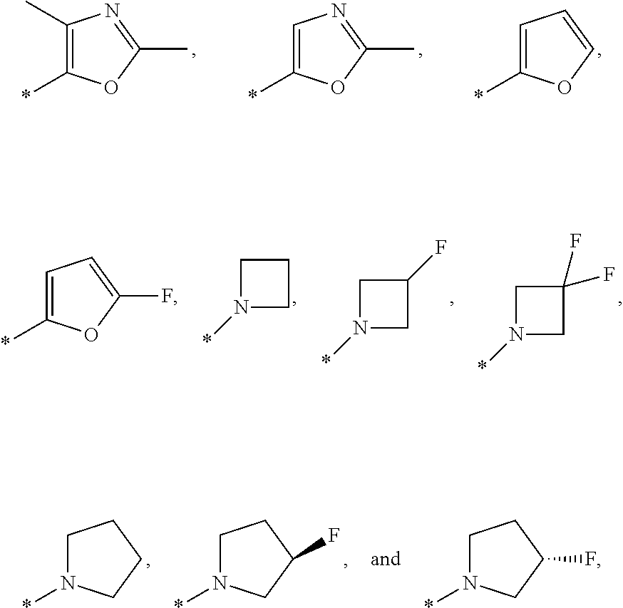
C1=C(*)OC=C1.C1=C(*)OC(C)=N1.C1(C)=C(*)OC(C)=N1.C1=C(*)OC(F)=C1.C1N(*)CC1.C1N(*)CC1F.C1N(*)CC1(F)F.C1N(*)CCC1.C1N(*)CC(F)C1.C1N(*)CC(F)C1
